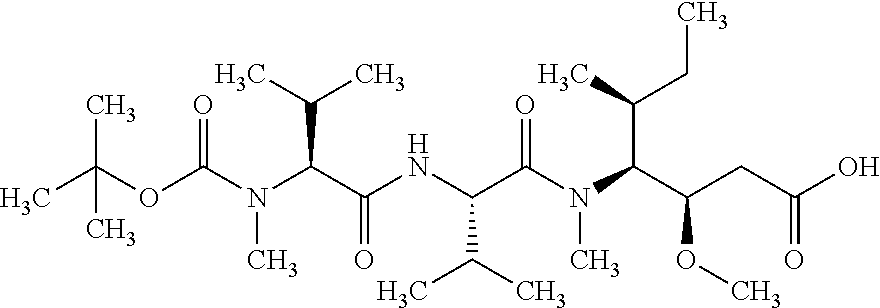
N(C(C(NC(C(N(C(C(CC(=O)O)OC)C(C)CC)C)=O)C(C)C)=O)C(C)C)(C)C(OC(C)(C)C)=O
